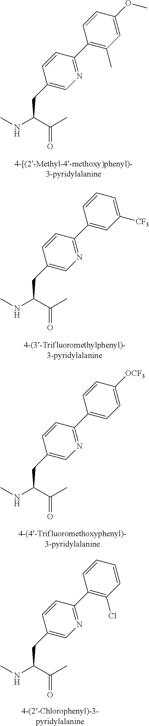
C1=CC(OC)=CC(C)=C1C1=NC=C(CC(C(C)=O)NC)C=C1.C1=CC=C([CF3])C=C1C1=NC=C(CC(C(C)=O)NC)C=C1.C1=CC([OCF3])=CC=C1C1=NC=C(CC(C(C)=O)NC)C=C1.C1=CC=CC(Cl)=C1C1=NC=C(CC(C(C)=O)NC)C=C1
